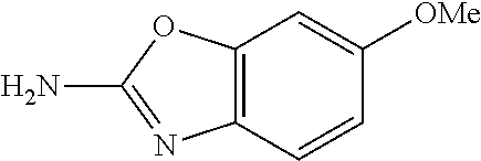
C1(N)=NC2=C(O1)C=C([OMe])C=C2
